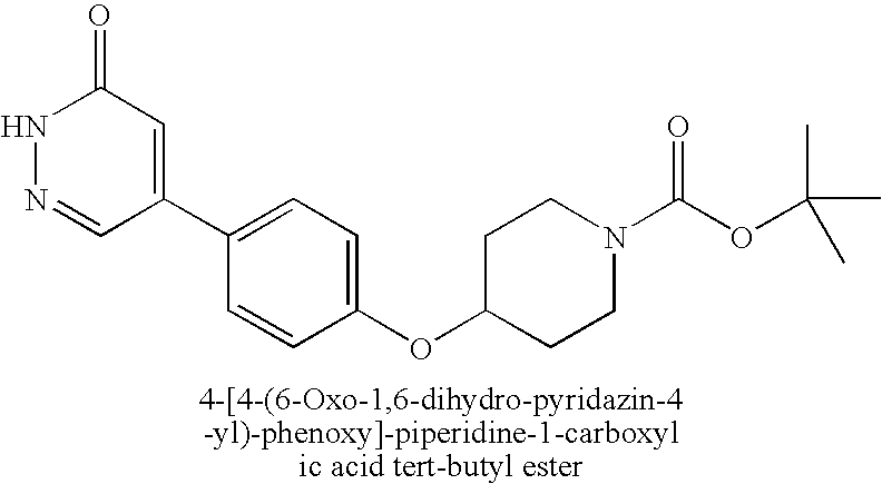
C(OC(N1CCC(OC2=CC=C(C3=CC(=O)NN=C3)C=C2)CC1)=O)(C)(C)C
